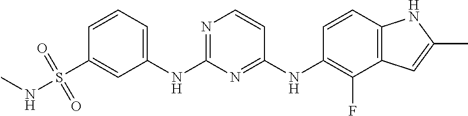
N(C)S(C1=CC(NC2=NC=CC(NC3=C(F)C4=C(C=C3)NC(C)=C4)=N2)=CC=C1)(=O)=O
